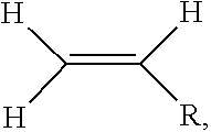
C(=C([H])[H])([H])[R]
